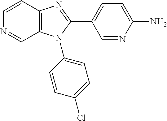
C1=CC2=C(C=N1)N(C1=CC=C(Cl)C=C1)C(C1=CC=C(N)N=C1)=N2
